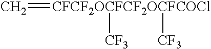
C=[CFCF2OCFCF2OCFCOCl]([CF3])[CF3]
